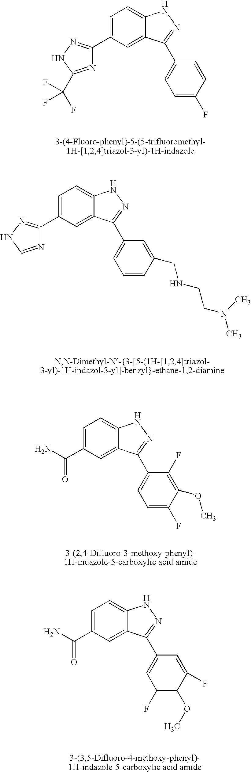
C1=C(C2=NNC(C(F)(F)F)=N2)C=C2C(=C1)NN=C2C1=CC=C(F)C=C1.C1=C(C2=NNC=N2)C=C2C(=C1)NN=C2C1=CC=CC(CNCCN(C)C)=C1.C1=C(C(N)=O)C=C2C(=C1)NN=C2C1=CC=C(F)C(OC)=C1F.C1=C(C(N)=O)C=C2C(=C1)NN=C2C1=CC(F)=C(OC)C(F)=C1
